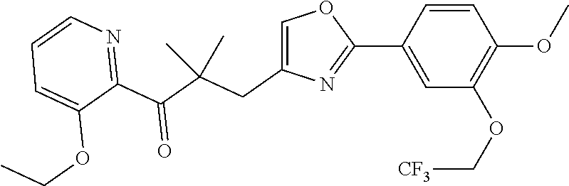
C1=CC(C2=NC(CC(C(C3=NC=CC=C3OCC)=O)(C)C)=CO2)=CC(OC[CF3])=C1OC
